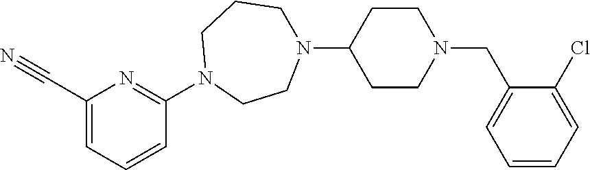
C1(C#N)=CC=CC(N2CCN(C3CCN(CC4=CC=CC=C4Cl)CC3)CCC2)=N1
